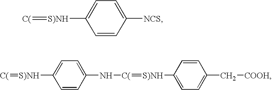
C1=C([S)NH]=[C(])C=CC([NCS])=C1.C1=C([S)NH]=[C(])C=CC(N[C(]=[S)NH]C2=CC=C(C[COOH])C=C2)=C1
